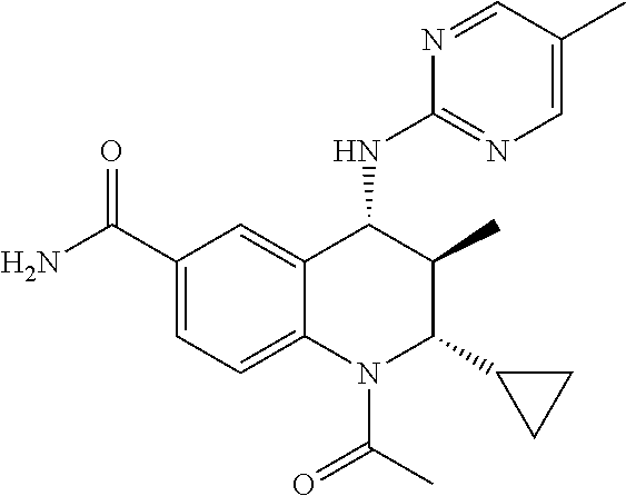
C12=CC(C(N)=O)=CC=C1N(C(C)=O)C(C1CC1)C(C)C2NC1=NC=C(C)C=N1
